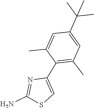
C1(C(C)(C)C)=CC(C)=C(C2=CSC(N)=N2)C(C)=C1
